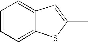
C1(C)=CC2=CC=CC=C2S1
